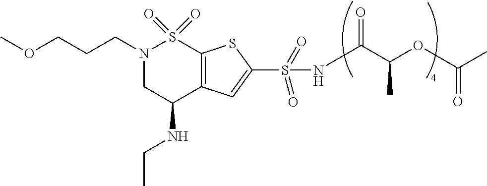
N1(CCCOC)CC(NCC)C2=C(S1(=O)=O)SC(S(=O)(=O)NC(C(C)OC(C)=O)=O)=C2
